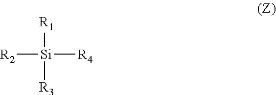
[R2][Si]([R1])([R4])[R3]
